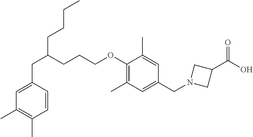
C(C1=CC(C)=C(C)C=C1)C(CCCOC1=C(C)C=C(CN2CC(C(O)=O)C2)C=C1C)CCCC
